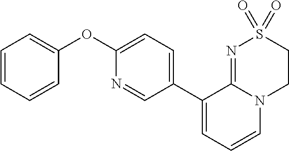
C1(C2=CC=CN3C2=NS(=O)(=O)CC3)=CC=C(OC2=CC=CC=C2)N=C1
